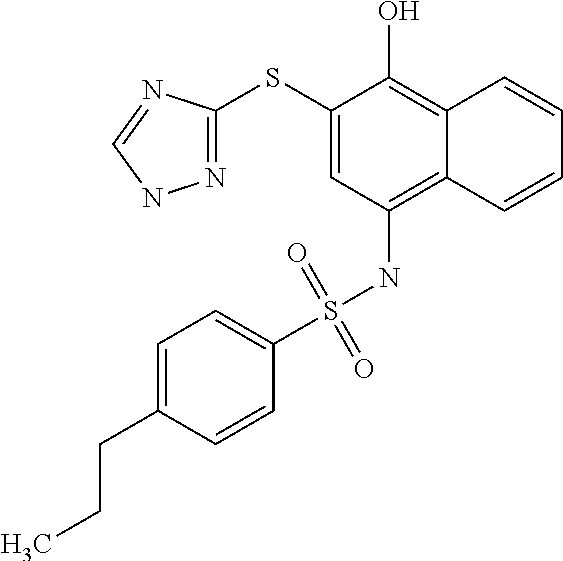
C1(SC2=NNC=N2)=CC(NS(C2=CC=C(CCC)C=C2)(=O)=O)=C2C(=C1O)C=CC=C2
